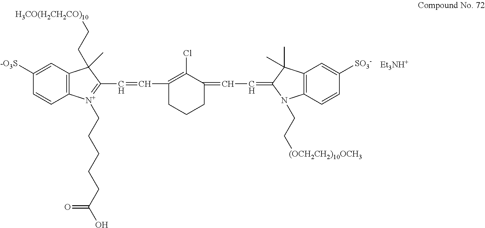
[Et3NH+].C1([-O3S])=CC2=C(C=C1)[N+](CCCCCC(O)=O)=C(C=CC1=C(Cl)C(=CC=C3N(CC[(OCH2CH2)10OCH3])C4=C(C3(C)C)C=C([SO3-])C=C4)CCC1)C2(CC[H3CO(H2CH2CO)10])C
